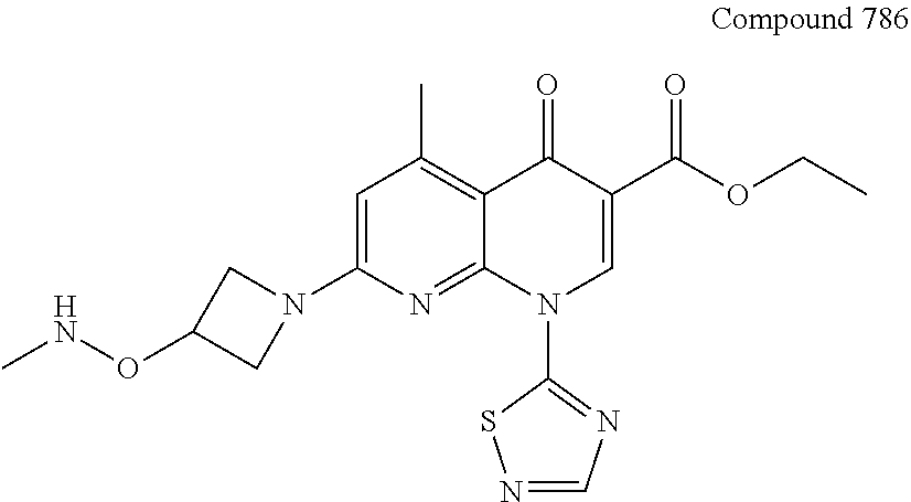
C1=C(N2CC(ONC)C2)N=C2C(=C1C)C(=O)C(C(OCC)=O)=CN2C1=NC=NS1
